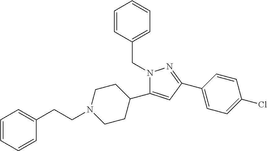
N1(CC2=CC=CC=C2)N=C(C2=CC=C(Cl)C=C2)C=C1C1CCN(CCC2=CC=CC=C2)CC1
